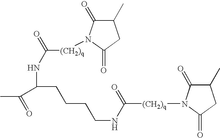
C1(C)C(=O)N([(CH2)q]C(NCCCCC(NC([(CH2)q]N2C(=O)C(C)CC2=O)=O)C(C)=O)=O)C(=O)C1
